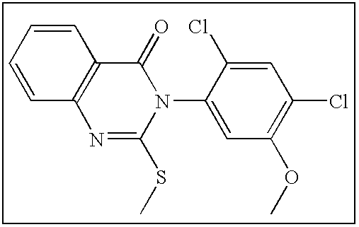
C1=CC=CC2=C1N=C(SC)N(C1=CC(OC)=C(Cl)C=C1Cl)C2=O
